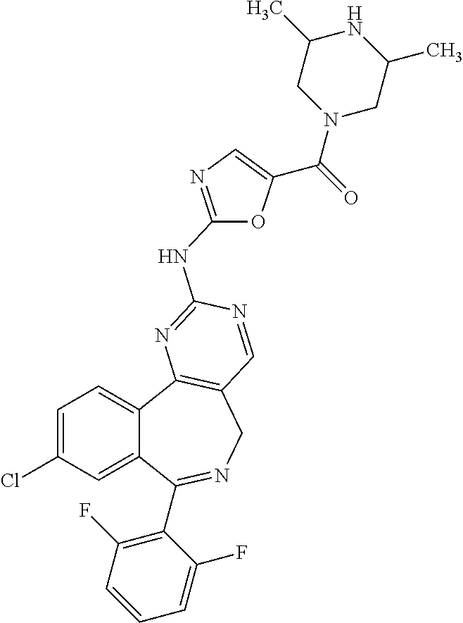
C1=C(Cl)C=C2C(=C1)C1=C(CN=C2C2=C(F)C=CC=C2F)C=NC(NC2=NC=C(C(=O)N3CC(C)NC(C)C3)O2)=N1
